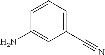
C1=CC(N)=CC(C#N)=C1
